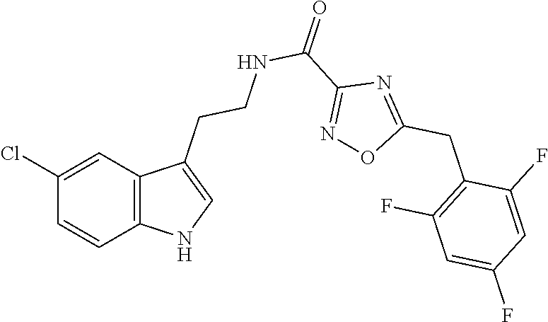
C12=C(C=C(Cl)C=C1)C(CCNC(C1=NOC(CC3=C(F)C=C(F)C=C3F)=N1)=O)=CN2
